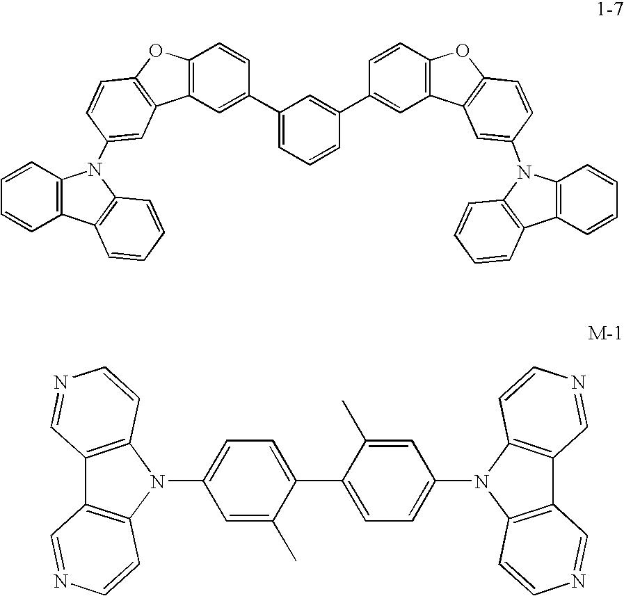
C1(C2=CC3=C(C=C2)OC2=C3C=C(N3C4=C(C5=C3C=CC=C5)C=CC=C4)C=C2)=CC=CC(C2=CC3=C(C=C2)OC2=C3C=C(N3C4=C(C=CC=C4)C4=C3C=CC=C4)C=C2)=C1.C1(C2=CC=C(N3C4=C(C5=C3C=CN=C5)C=NC=C4)C=C2C)=CC=C(N2C3=C(C4=C2C=CN=C4)C=NC=C3)C=C1C
